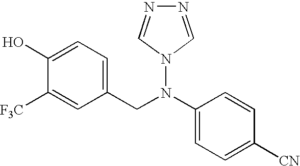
C1(O)=CC=C(CN(C2=CC=C([CN])C=C2)N2C=NN=C2)C=C1[F3C]
